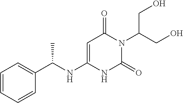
C1=CC=CC(C(NC2=CC(=O)N(C(CO)CO)C(=O)N2)C)=C1
